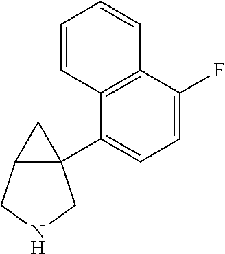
C1=C(F)C2=C(C(C34CC3CNC4)=C1)C=CC=C2
